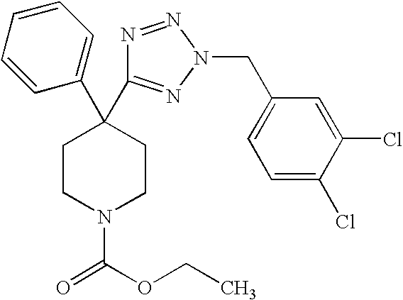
C1(C2(C3=NN(CC4=CC=C(Cl)C(Cl)=C4)N=N3)CCN(C(OCC)=O)CC2)=CC=CC=C1
